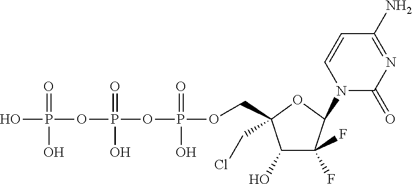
OP(=O)(OP(=O)(O)OP(=O)(O)OCC1(CCl)C(O)C(F)(F)C(N2C(=O)N=C(N)C=C2)O1)O
